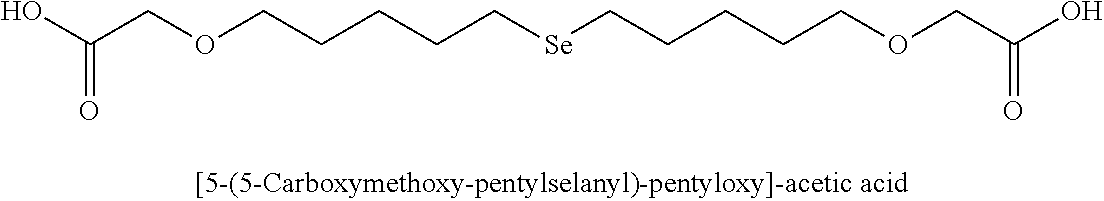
C(C[Se]CCCCCOCC(=O)O)CCCOCC(=O)O
